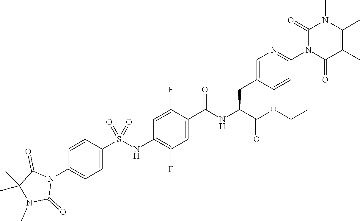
C1=C(S(NC2=C(F)C=C(C(NC(C(=O)OC(C)C)CC3=CN=C(N4C(=O)C(C)=C(C)N(C)C4=O)C=C3)=O)C(F)=C2)(=O)=O)C=CC(N2C(=O)C(C)(C)N(C)C2=O)=C1
